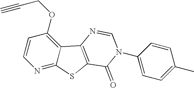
C1=CC(OCC#C)=C2C(=N1)SC1=C2N=CN(C2=CC=C(C)C=C2)C1=O
